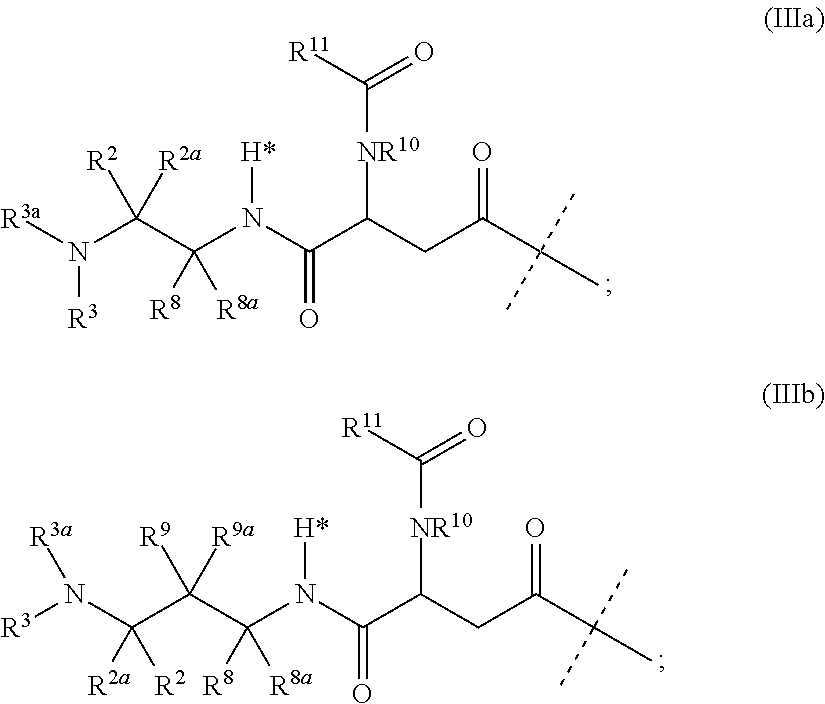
[R3]N(C(C(N(C(C(CC(C(C)(C)C)=O)[NR10]C(=O)[R11])=O)[H*])([R8])[R8a])([R2])[R2a])[R3a].C(C(C(N(C(C(CC(C(C)(C)C)=O)[NR10]C(=O)[R11])=O)[H*])([R8])[R8a])([R9])[R9a])(N([R3])[R3a])([R2a])[R2]
